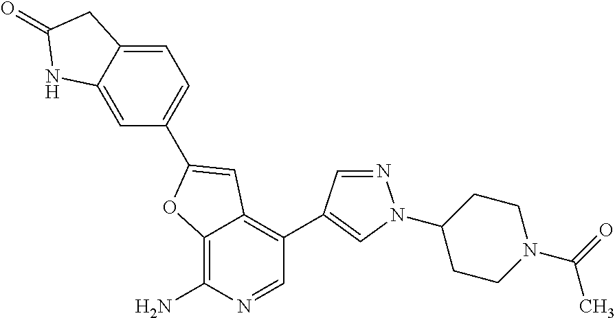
C12=C(N)N=CC(C3=CN(C4CCN(C(=O)C)CC4)N=C3)=C1C=C(C1=CC=C3C(=C1)NC(=O)C3)O2
